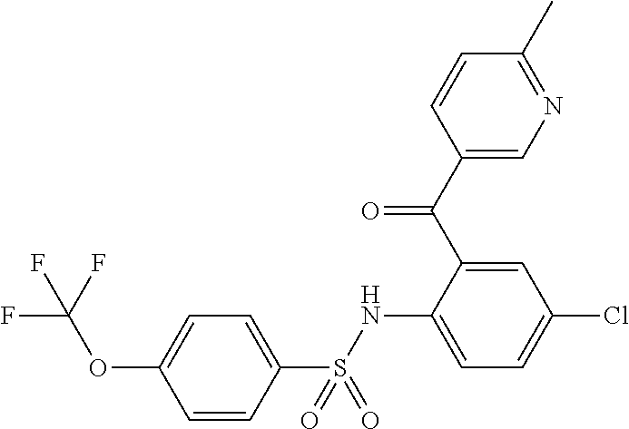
C1=CC(S(NC2=CC=C(Cl)C=C2C(C2=CN=C(C)C=C2)=O)(=O)=O)=CC=C1OC(F)(F)F
